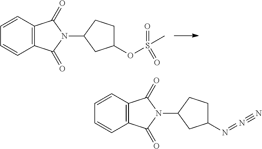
C12=C(C=CC=C1)C(=O)N(C1CCC(OS(C)(=O)=O)C1)C2=O.C12=C(C=CC=C1)C(=O)N(C1CCC(N=N#N)C1)C2=O
